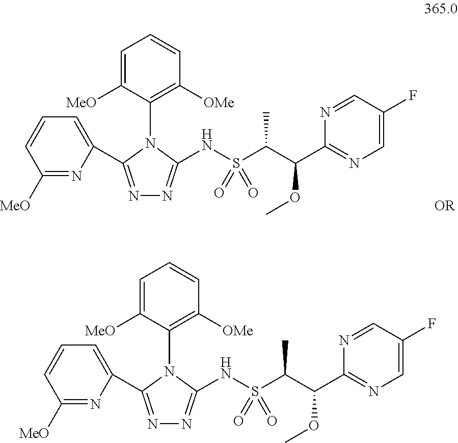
C1([MeO])=NC(C2=NN=C(NS(C(C(C3=NC=C(F)C=N3)OC)C)(=O)=O)N2C2=C([OMe])C=CC=C2[MeO])=CC=C1.C1([MeO])=NC(C2=NN=C(NS(C(C(C3=NC=C(F)C=N3)OC)C)(=O)=O)N2C2=C([OMe])C=CC=C2[MeO])=CC=C1.[OR]
